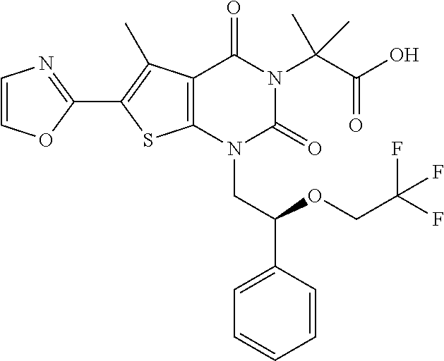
C12=C(N(CC(C3=CC=CC=C3)OCC(F)(F)F)C(=O)N(C(C(O)=O)(C)C)C1=O)SC(C1=NC=CO1)=C2C
